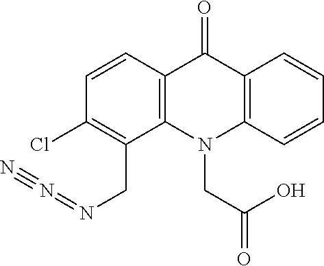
C12=C(N(CC(=O)O)C3=C(C1=O)C=CC=C3)C(CN=N#N)=C(Cl)C=C2
